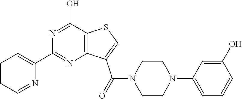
C1=CC=NC(C2=NC3=C(C(O)=N2)SC=C3C(N2CCN(C3=CC=CC(O)=C3)CC2)=O)=C1
